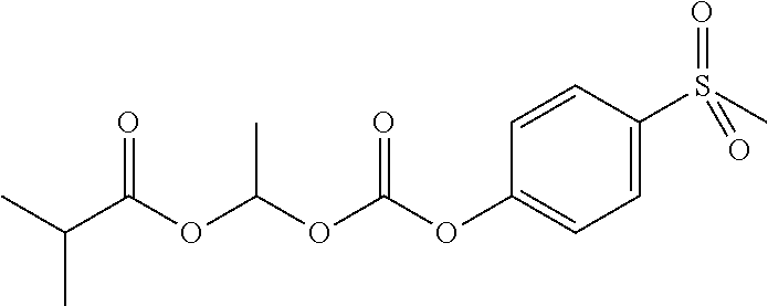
C1=CC(S(C)(=O)=O)=CC=C1OC(OC(OC(C(C)C)=O)C)=O
